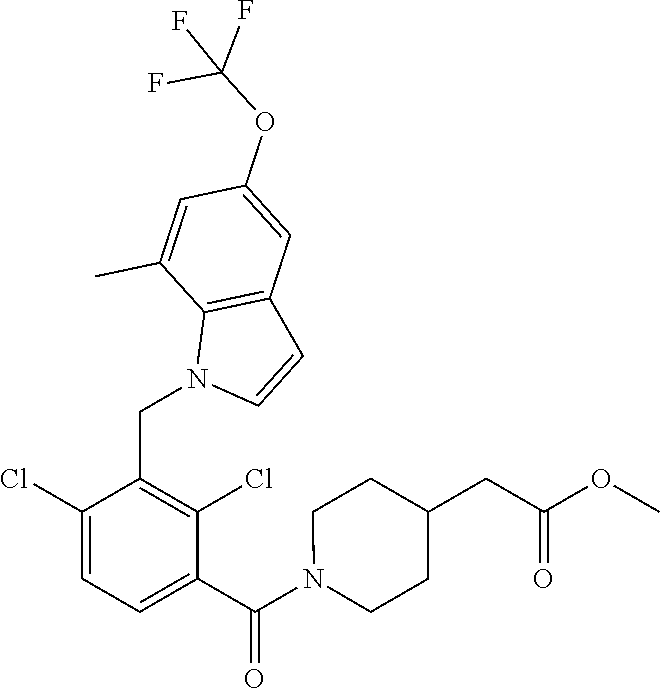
C1(Cl)=CC=C(C(N2CCC(CC(OC)=O)CC2)=O)C(Cl)=C1CN1C=CC2=C1C(C)=CC(OC(F)(F)F)=C2
